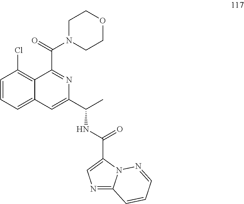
C1=CC=C2C(=C1Cl)C(C(N1CCOCC1)=O)=NC(C(C)NC(C1=CN=C3N1N=CC=C3)=O)=C2
